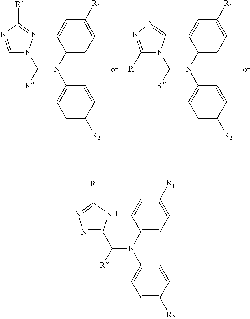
C1(N(C2=CC=C([R2])C=C2)C([R])C2=NN=C([R])N2)=CC=C([R1])C=C1.C1(N(C2=CC=C([R2])C=C2)C([R])N2C=NC([R])=N2)=CC=C([R1])C=C1.C1(N(C2=CC=C([R2])C=C2)C([R])N2C([R])=NN=C2)=CC=C([R1])C=C1
